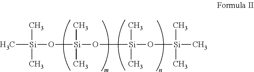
[Si](C)(O[Si](C)(O[Si](C)(C)C)C)(C)O[Si](C)(C)C
